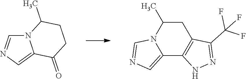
N12C=NC=C1C(=O)CCC2C.C1C(C)N2C(=CN=C2)C2=C1C(C(F)(F)F)=NN2
